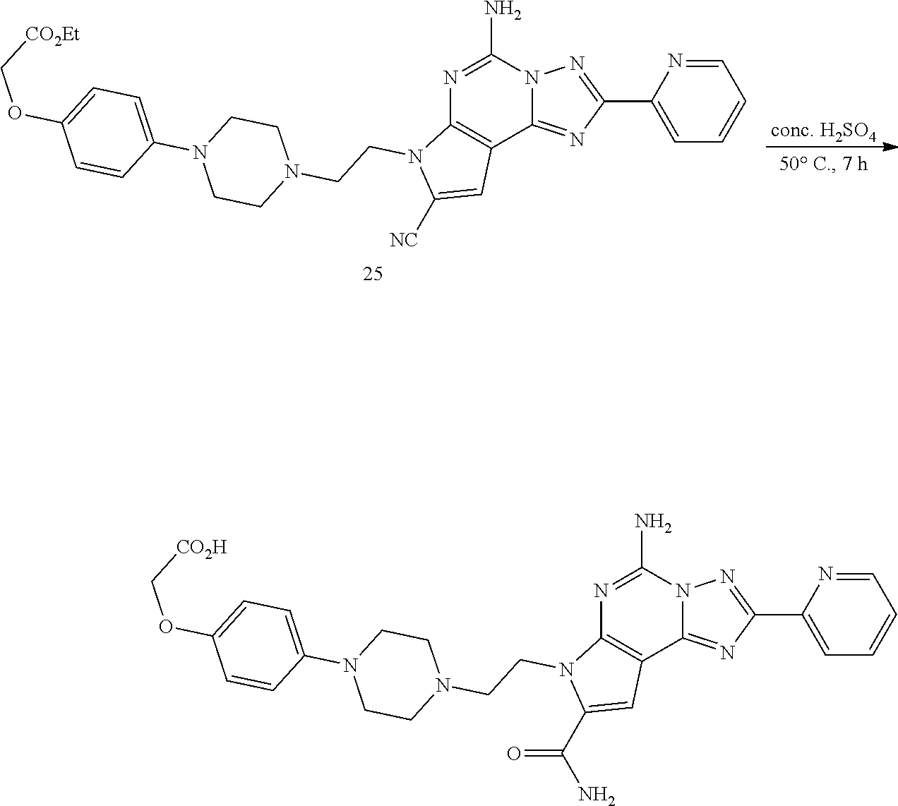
[conc. H2SO4].N1=C(N)N2C(=NC(C3=CC=CC=N3)=N2)C2=C1N(CCN1CCN(C3=CC=C(OC[CO2Et])C=C3)CC1)C([NC])=C2.N1=C(N)N2C(=NC(C3=CC=CC=N3)=N2)C2=C1N(CCN1CCN(C3=CC=C(OC[CO2H])C=C3)CC1)C(C(N)=O)=C2
